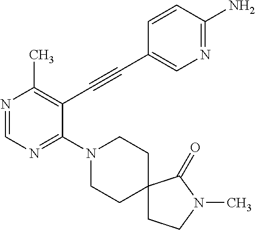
N1=CN=C(N2CCC3(CC2)CCN(C)C3=O)C(C#CC2=CN=C(N)C=C2)=C1C
